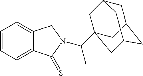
C1=CC=C2C(=C1)CN(C(C)C13CC4CC(CC(C1)C4)C3)C2=S
